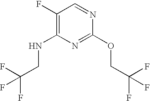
C1(F)=C(NCC(F)(F)F)N=C(OCC(F)(F)F)N=C1
